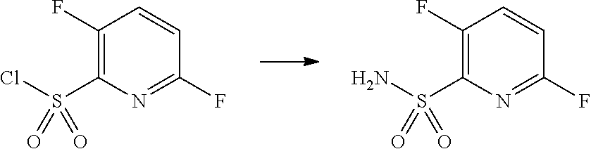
C1(F)=C(S(N)(=O)=O)N=C(F)C=C1.C1(F)=C(S(Cl)(=O)=O)N=C(F)C=C1
